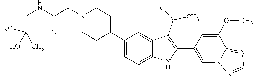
C1(C2CCN(CC(=O)NCC(C)(O)C)CC2)=CC=C2C(=C1)C(C(C)C)=C(C1=CN3C(=NC=N3)C(OC)=C1)N2
